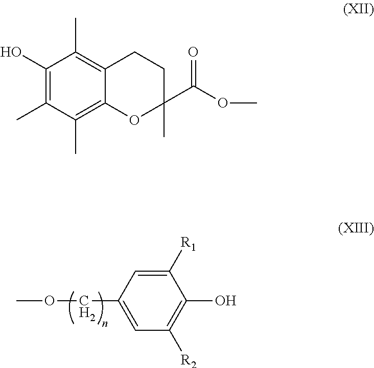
C1([R1])=CC(COC)=CC([R2])=C1O.C1(O)=C(C)C(C)=C2C(=C1C)CCC(C)(C(OC)=O)O2
